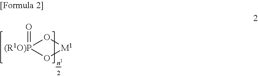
[(R1O)P]1(=O)O[M1]O1
